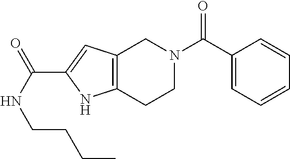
C12=C(C=C(C(NCCCC)=O)N1)CN(C(C1=CC=CC=C1)=O)CC2
